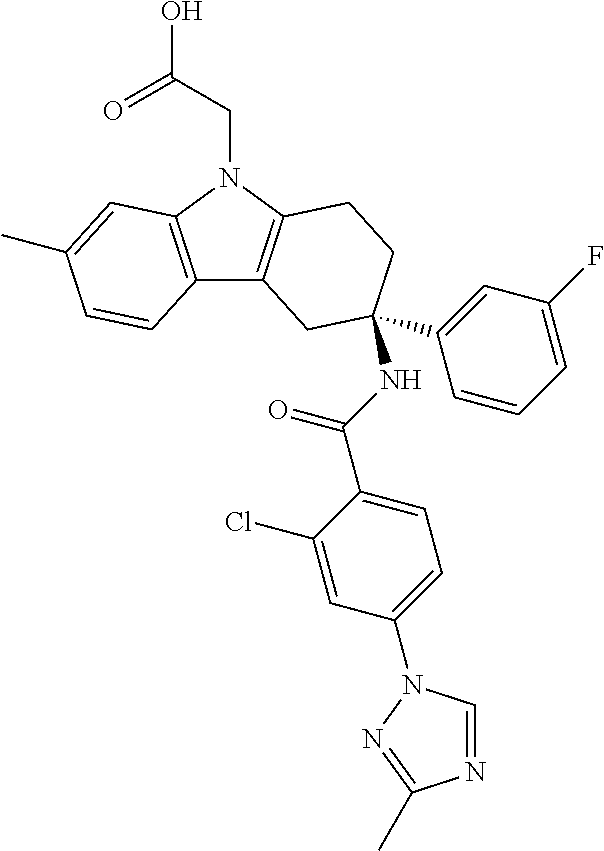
C12=C(N(CC(O)=O)C3=C1CC(C1=CC(F)=CC=C1)(NC(C1=CC=C(N4C=NC(C)=N4)C=C1Cl)=O)CC3)C=C(C)C=C2
